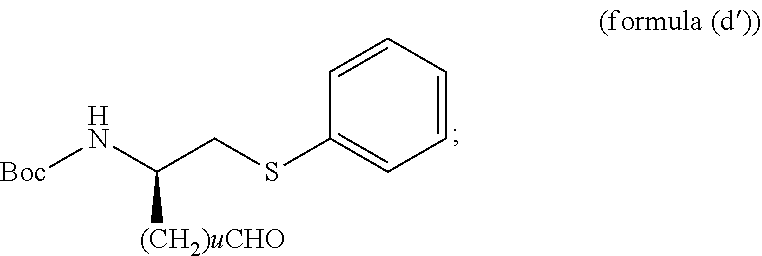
[Boc]NC(CSC1=CC=CC=C1)[(CH2)uCHO]
